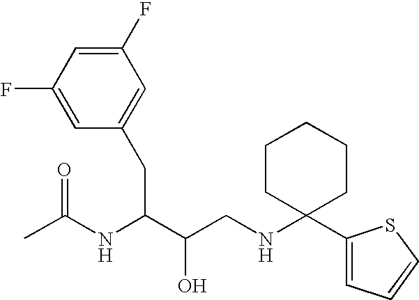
CC(NC(C(CNC1(C2=CC=CS2)CCCCC1)O)CC1=CC(F)=CC(F)=C1)=O
